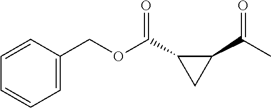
C1(C(C)=O)C(C(OCC2=CC=CC=C2)=O)C1
